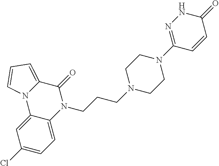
C12=CC(Cl)=CC=C1N(CCCN1CCN(C3=NNC(=O)C=C3)CC1)C(=O)C1=CC=CN21
